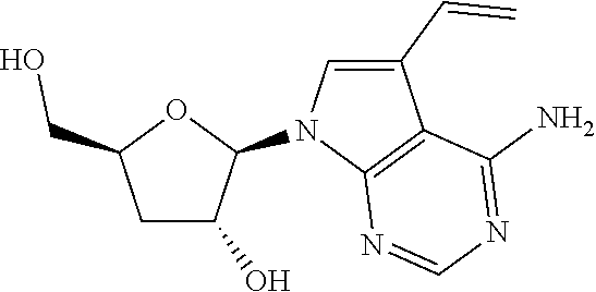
C1C(O)C(N2C3=C(C(C=C)=C2)C(N)=NC=N3)OC1CO
